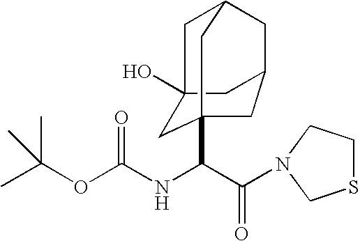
O=C(N1CCSC1)C(C12CC3(O)CC(CC(C1)C3)C2)NC(OC(C)(C)C)=O
